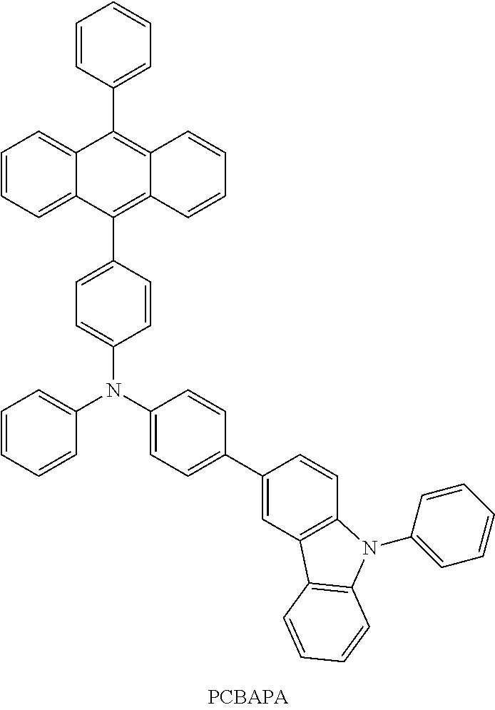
C1=CC=C2C(=C1)C(C1=CC=CC=C1)=C1C(=C2C2=CC=C(N(C3=CC=C(C4=CC5=C(C=C4)N(C4=CC=CC=C4)C4=C5C=CC=C4)C=C3)C3=CC=CC=C3)C=C2)C=CC=C1
